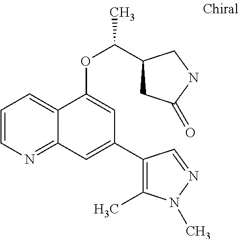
C1=CN=C2C(=C1)C(OC(C)C1CC(=O)NC1)=CC(C1=C(C)N(C)N=C1)=C2
